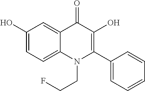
C1(O)=CC=C2C(=C1)C(=O)C(O)=C(C1=CC=CC=C1)N2CCF
